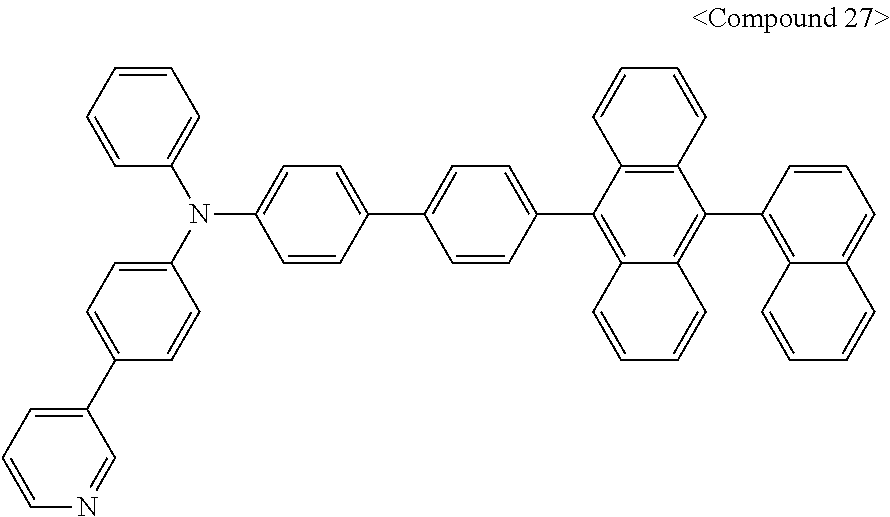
C1(C2=C3C(=C(C4=C5C(=CC=C4)C=CC=C5)C4=C2C=CC=C4)C=CC=C3)=CC=C(C2=CC=C(N(C3=CC=C(C4=CC=CN=C4)C=C3)C3=CC=CC=C3)C=C2)C=C1
